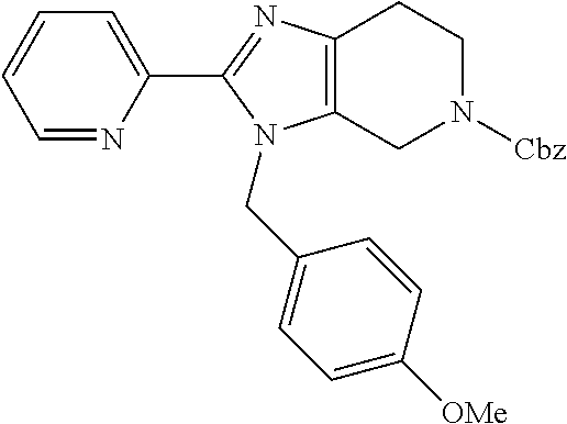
C1=NC(C2=NC3=C(N2CC2=CC=C([OMe])C=C2)CN([Cbz])CC3)=CC=C1
